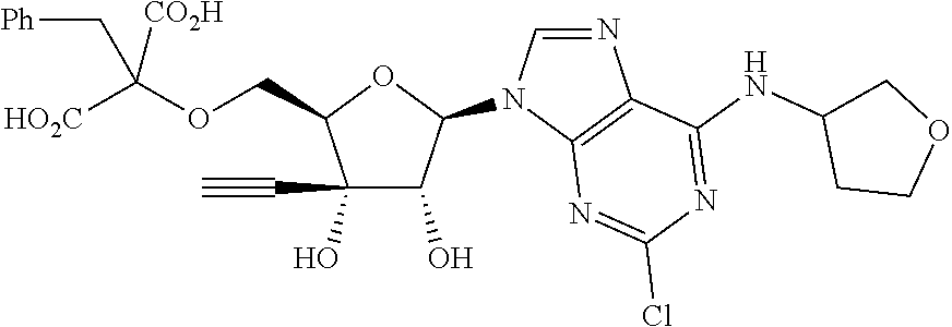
N1(C2OC(COC([CO2H])([HO2C])C[Ph])C(C#C)(O)C2O)C=NC2=C1N=C(Cl)N=C2NC1CCOC1
